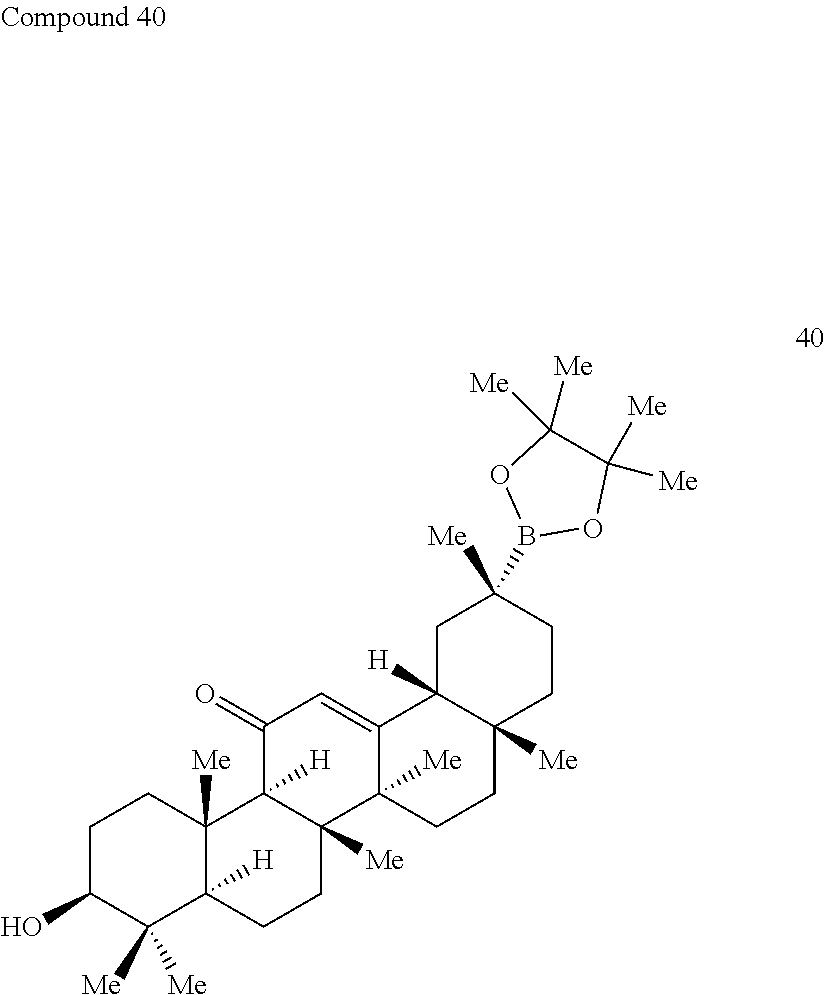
C1C(O)C([Me])([Me])C2([H])C([Me])(C1)C1([H])C([Me])(CC2)C2([Me])C(=CC1=O)C1([H])C([Me])(CC2)CCC([Me])(B2OC([Me])([Me])C([Me])([Me])O2)C1
